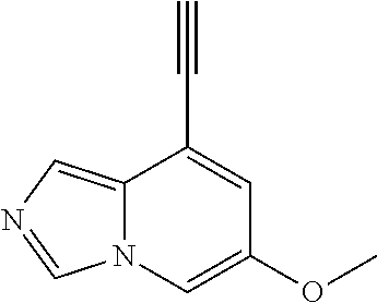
C12=CN=CN1C=C(OC)C=C2C#C
